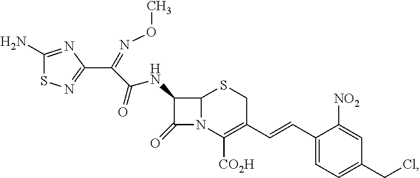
C12N(C([CO2H])=C(C=CC3=CC=C(CCl)C=C3[NO2])CS1)C(=O)C2NC(=O)C(=NOC)C1=NSC(N)=N1
